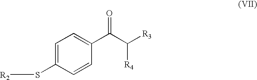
C1=C(C(C([R3])[R4])=O)C=CC(S[R2])=C1
